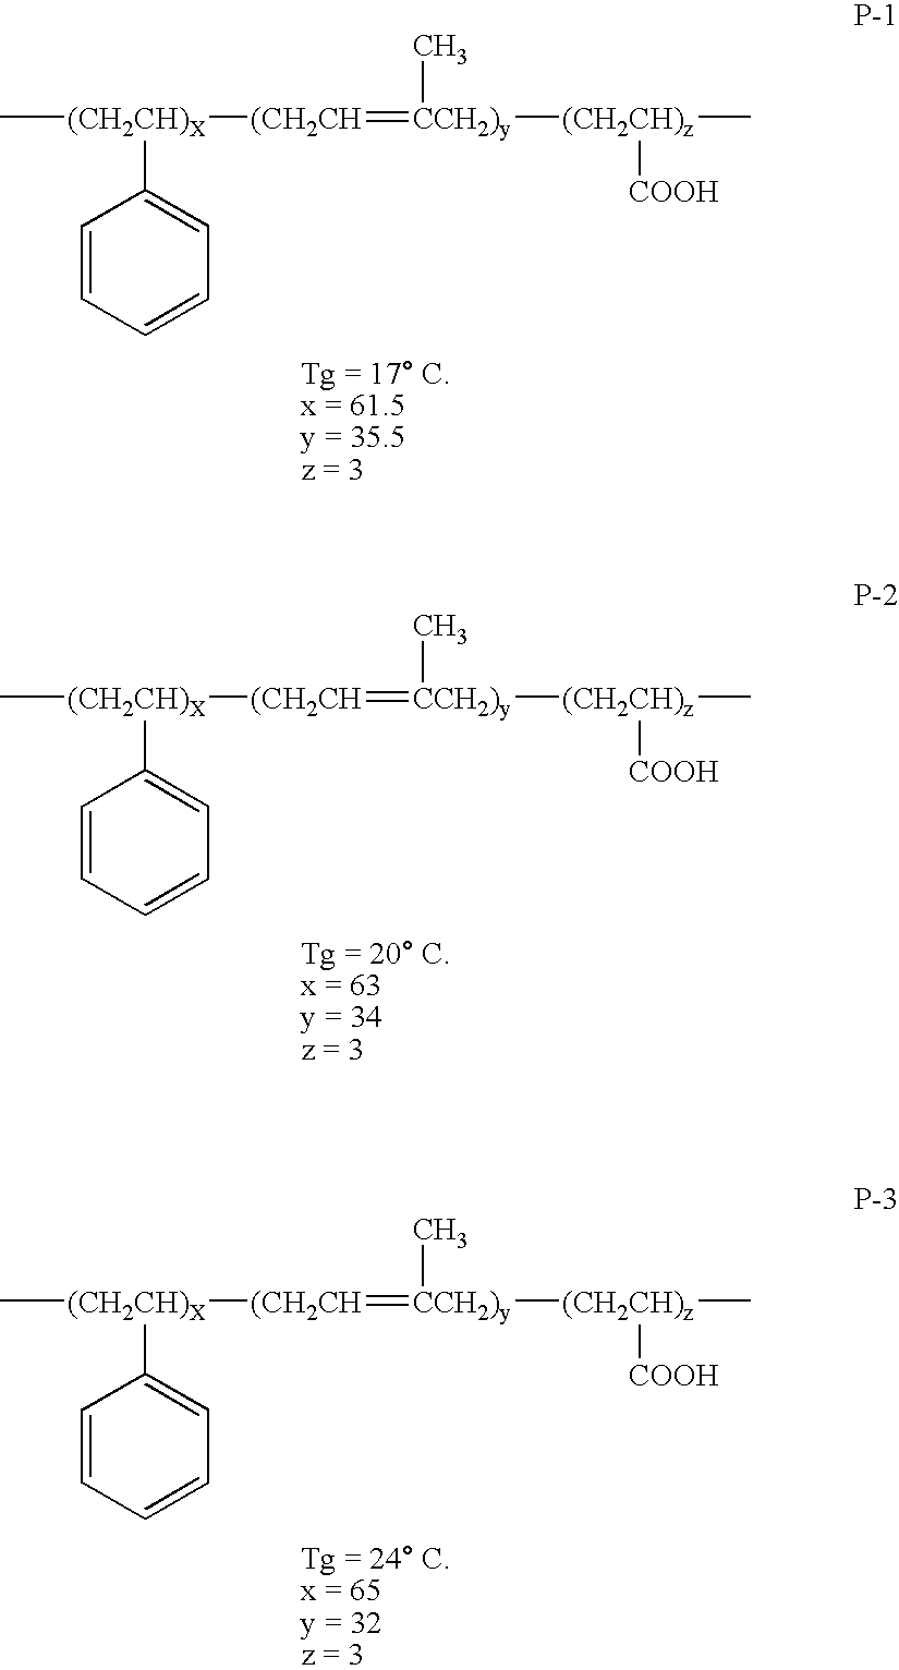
C[(CH2CH)X]([(CH2CH]=[CCH2)y](C)[(CH2CH)z](C)[COOH])C1=CC=CC=C1.C[(CH2CH)X]([(CH2CH]=[CCH2)y](C)[(CH2CH)z](C)[COOH])C1=CC=CC=C1.C[(CH2CH)X]([(CH2CH]=[CCH2)y](C)[(CH2CH)z](C)[COOH])C1=CC=CC=C1
